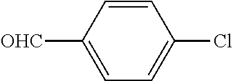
C1=CC([OHC])=CC=C1Cl
